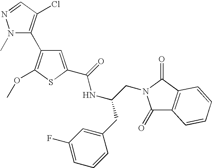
N1(C)C(C2=C(OC)SC(C(NC(CN3C(=O)C4=C(C3=O)C=CC=C4)CC3=CC(F)=CC=C3)=O)=C2)=C(Cl)C=N1
